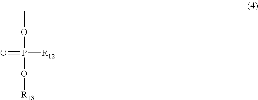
O=P([R12])(O[R13])OC
